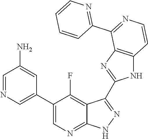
C1=NC=C(C2=CN=C3C(=C2F)C(C2=NC4=C(N2)C=CN=C4C2=NC=CC=C2)=N[N H]3)C=C1N
